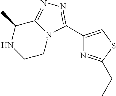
C1(C)C2=NN=C(C3=CSC(CC)=N3)N2CCN1
